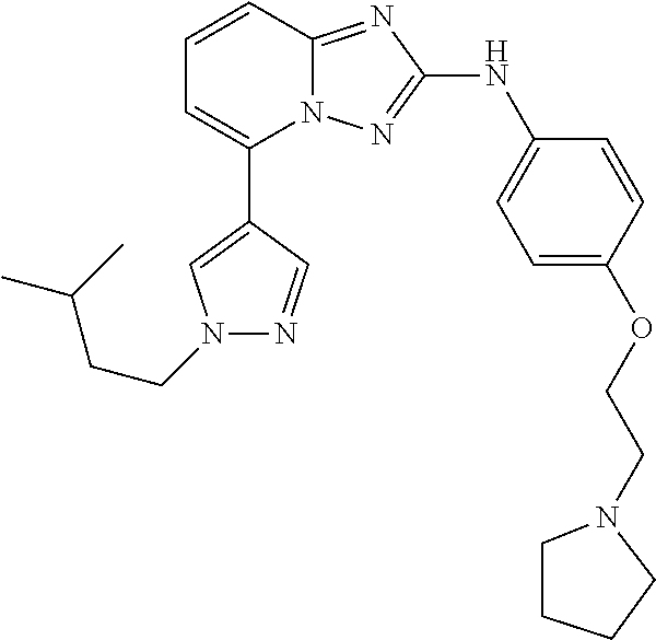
C1=CC2=NC(NC3=CC=C(OCCN4CCCC4)C=C3)=NN2C(C2=CN(CCC(C)C)N=C2)=C1
